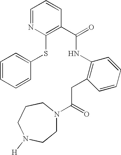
C1=CC=CC(SC2=C(C(=O)NC3=C(CC(N4CCN([H])CCC4)=O)C=CC=C3)C=CC=N2)=C1
